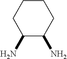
C1C(N)C(N)CCC1
